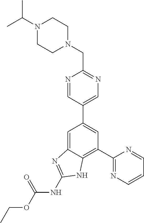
C1=C2C(=C(C3=NC=CC=N3)C=C1C1=CN=C(CN3CCN(C(C)C)CC3)N=C1)NC(NC(OCC)=O)=N2
